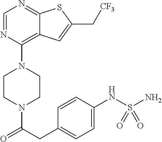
C1CN(C(CC2=CC=C(NS(N)(=O)=O)C=C2)=O)CCN1C1=C2C(=NC=N1)SC(C[CF3])=C2
